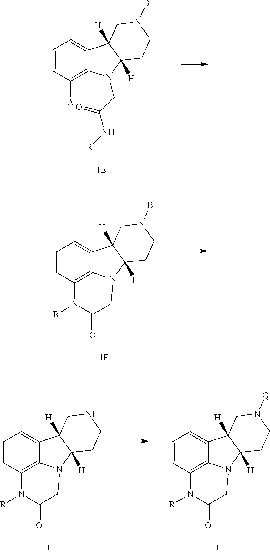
C1=CC([A])=C2C(=C1)C1([H])C([H])(CCN(B)C1)N2CC(=O)N[R].C1=CC2=C3C(=C1)C1([H])C([H])(CCN(B)C1)N3CC(=O)N2[R].C1=CC2=C3C(=C1)C1([H])C([H])(CCNC1)N3CC(=O)N2[R].C1=CC2=C3C(=C1)C1([H])C([H])(CCN([Q])C1)N3CC(=O)N2[R]
